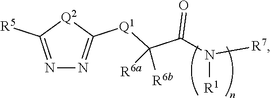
N1=C([R5])[Q2]C([Q1]C(C(N([R7])[R1])=O)([R6b])[R6a])=N1
